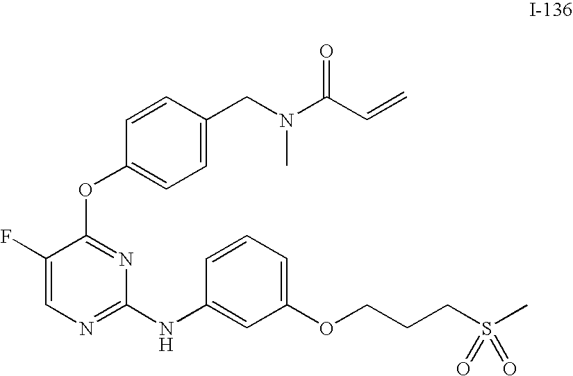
C1=C(CN(C)C(C=C)=O)C=CC(OC2=NC(NC3=CC(OCCCS(C)(=O)=O)=CC=C3)=NC=C2F)=C1
